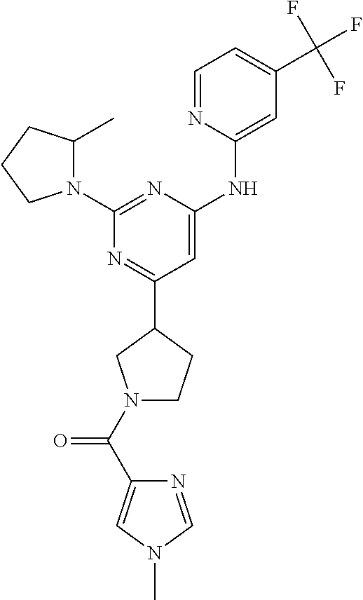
N1=C(C2CN(C(C3=CN(C)C=N3)=O)CC2)C=C(NC2=CC(C(F)(F)F)=CC=N2)N=C1N1C(C)CCC1
